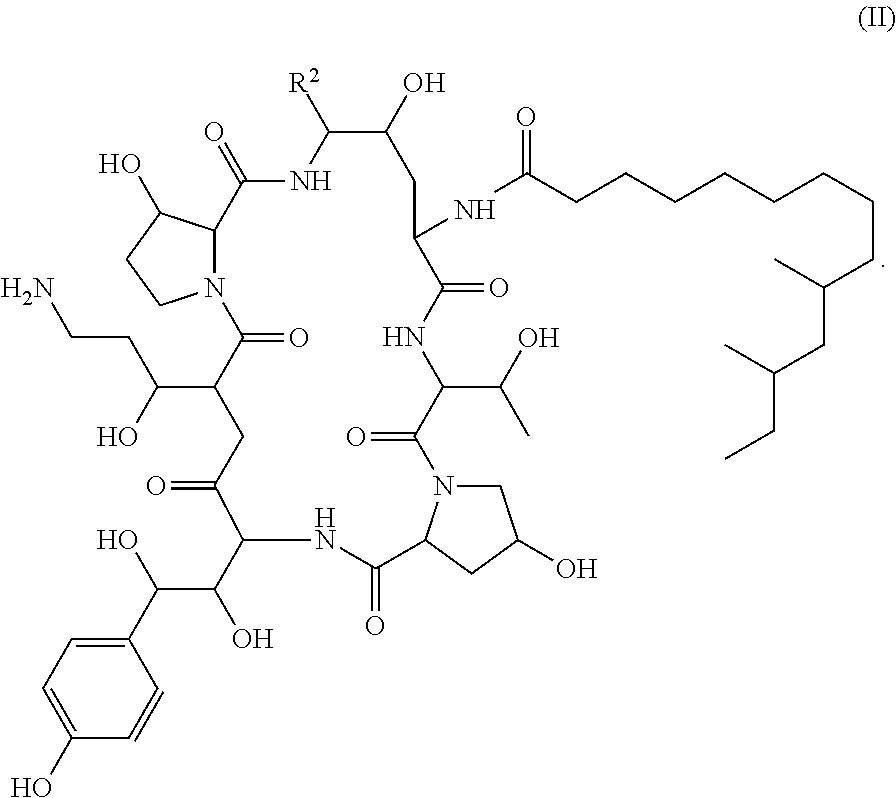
N12C(C(O)CC1)C(=O)NC([R2])C(O)CC(NC(CCCCCCCCC(C)CC(C)CC)=O)C(=O)NC(C(O)C)C(=O)N1CC(O)CC1C(=O)NC(C(O)C(C1=CC=C(O)C=C1)O)C(=O)CC(C(O)CCN)C2=O
